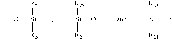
CO[Si](C)([R23])[R24].C[Si](OC)([R23])[R24].C[Si](C)([R23])[R24]
